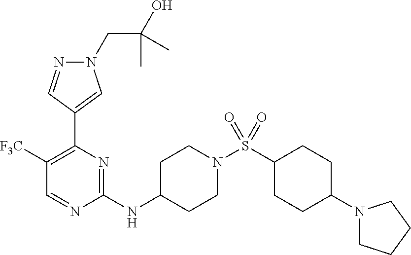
N1(CC(O)(C)C)N=CC(C2=C([F3C])C=NC(NC3CCN(S(=O)(=O)C4CCC(N5CCCC5)CC4)CC3)=N2)=C1
